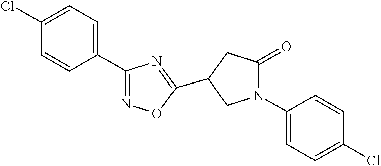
C1=C(Cl)C=CC(C2=NOC(C3CC(=O)N(C4=CC=C(Cl)C=C4)C3)=N2)=C1
